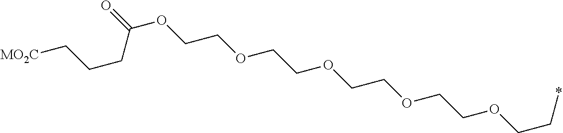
O=C(OCCOCCOCCOCCOCC*)CCC[MO2C]
